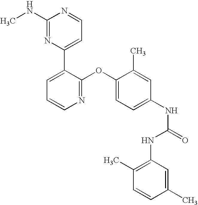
C1(NC)=NC(C2=CC=CN=C2OC2=CC=C(NC(=O)NC3=C(C)C=CC(C)=C3)C=C2C)=CC=N1
